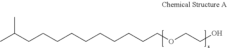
CC(CCCCCCCCCCOCCO)C
